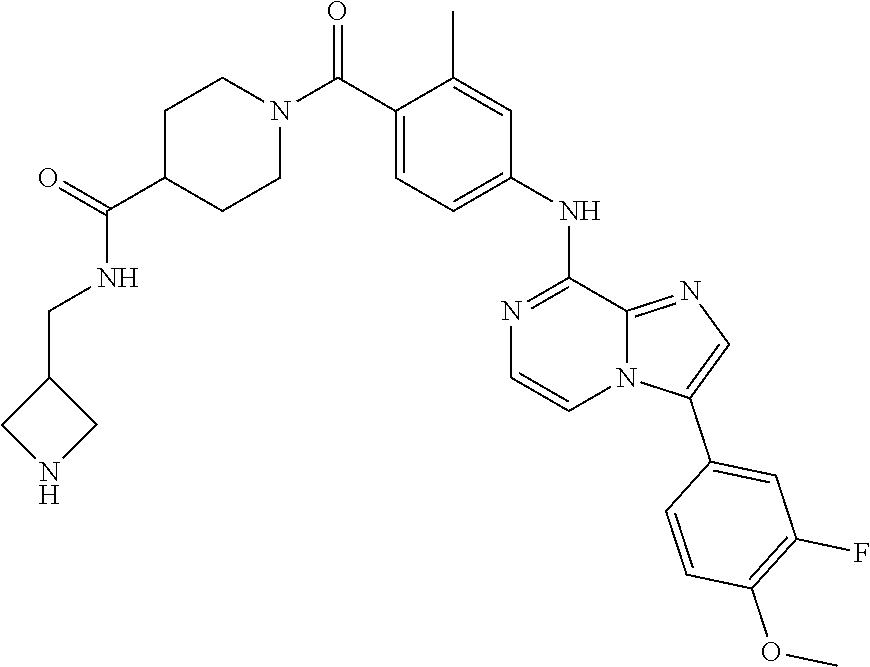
C1(C)=CC(NC2=NC=CN3C2=NC=C3C2=CC(F)=C(OC)C=C2)=CC=C1C(N1CCC(C(NCC2CNC2)=O)CC1)=O
